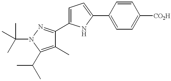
C1=CC(C2=CC=C(C3=NN(C(C)(C)C)C(C(C)C)=C3C)N2)=CC=C1[CO2H]
